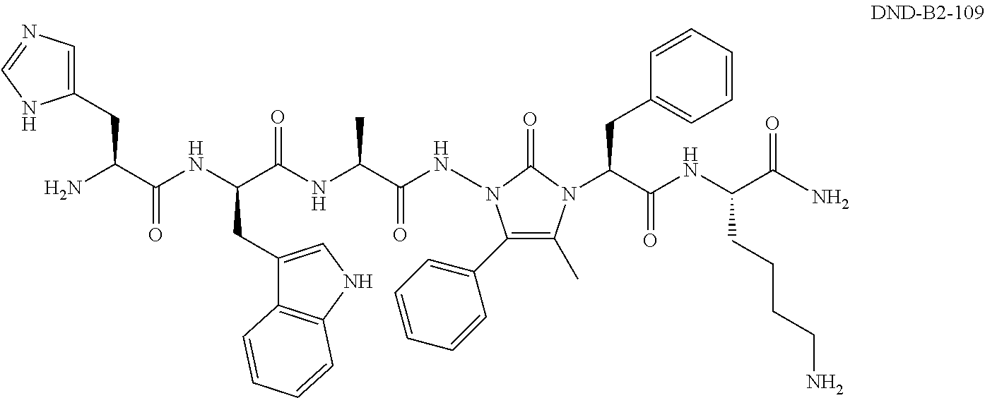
C(C(NC(C(NC(C(NN1C(C2=CC=CC=C2)=C(C)N(C(C(NC(C(N)=O)CCCCN)=O)CC2=CC=CC=C2)C1=O)=O)C)=O)CC1=CNC2=C1C=CC=C2)=O)(N)CC1=CN=CN1
